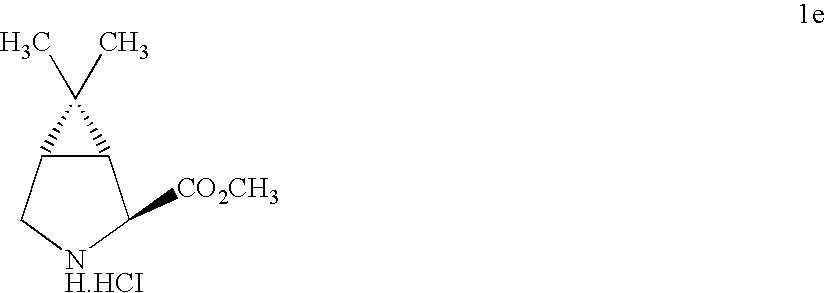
C12C(C[NH.HCI]C1[CO2CH3])C2(C)C
